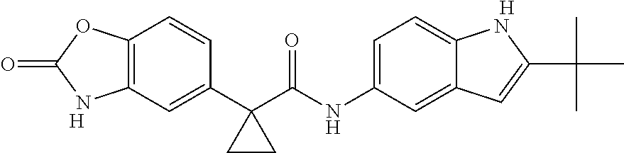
C12=C(C=C(C3(C(NC4=CC=C5C(=C4)C=C(C(C)(C)C)N5)=O)CC3)C=C1)NC(=O)O2.[H].[H]
